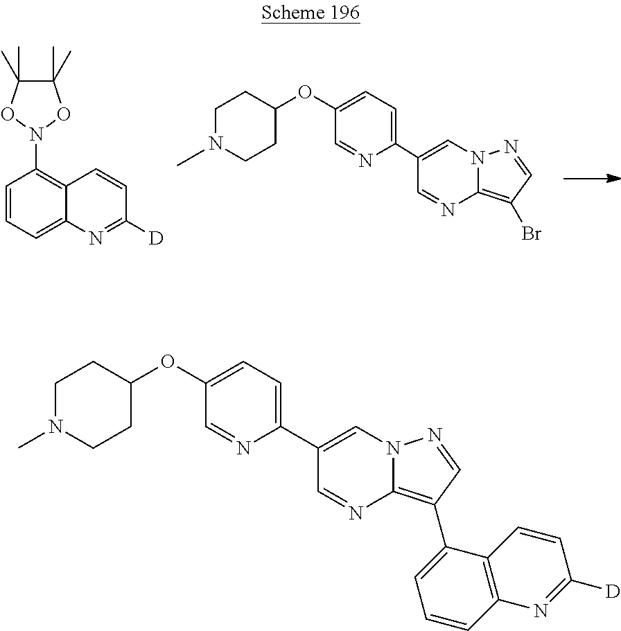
C12=C(Br)C=NN1C=C(C1=CC=C(OC3CCN(C)CC3)C=N1)C=N2.C1=CC2=C(N3OC(C)(C)C(C)(C)O3)C=CC=C2N=C1[D].C12=C(C3=CC=CC4=C3C=CC([D])=N4)C=NN1C=C(C1=CC=C(OC3CCN(C)CC3)C=N1)C=N2
